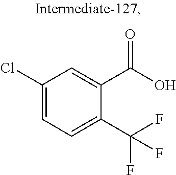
C1(Cl)=CC=C(C(F)(F)F)C(C(O)=O)=C1
